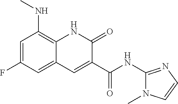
C1=C(F)C=C2C(=C1NC)NC(=O)C(C(NC1=NC=CN1C)=O)=C2
